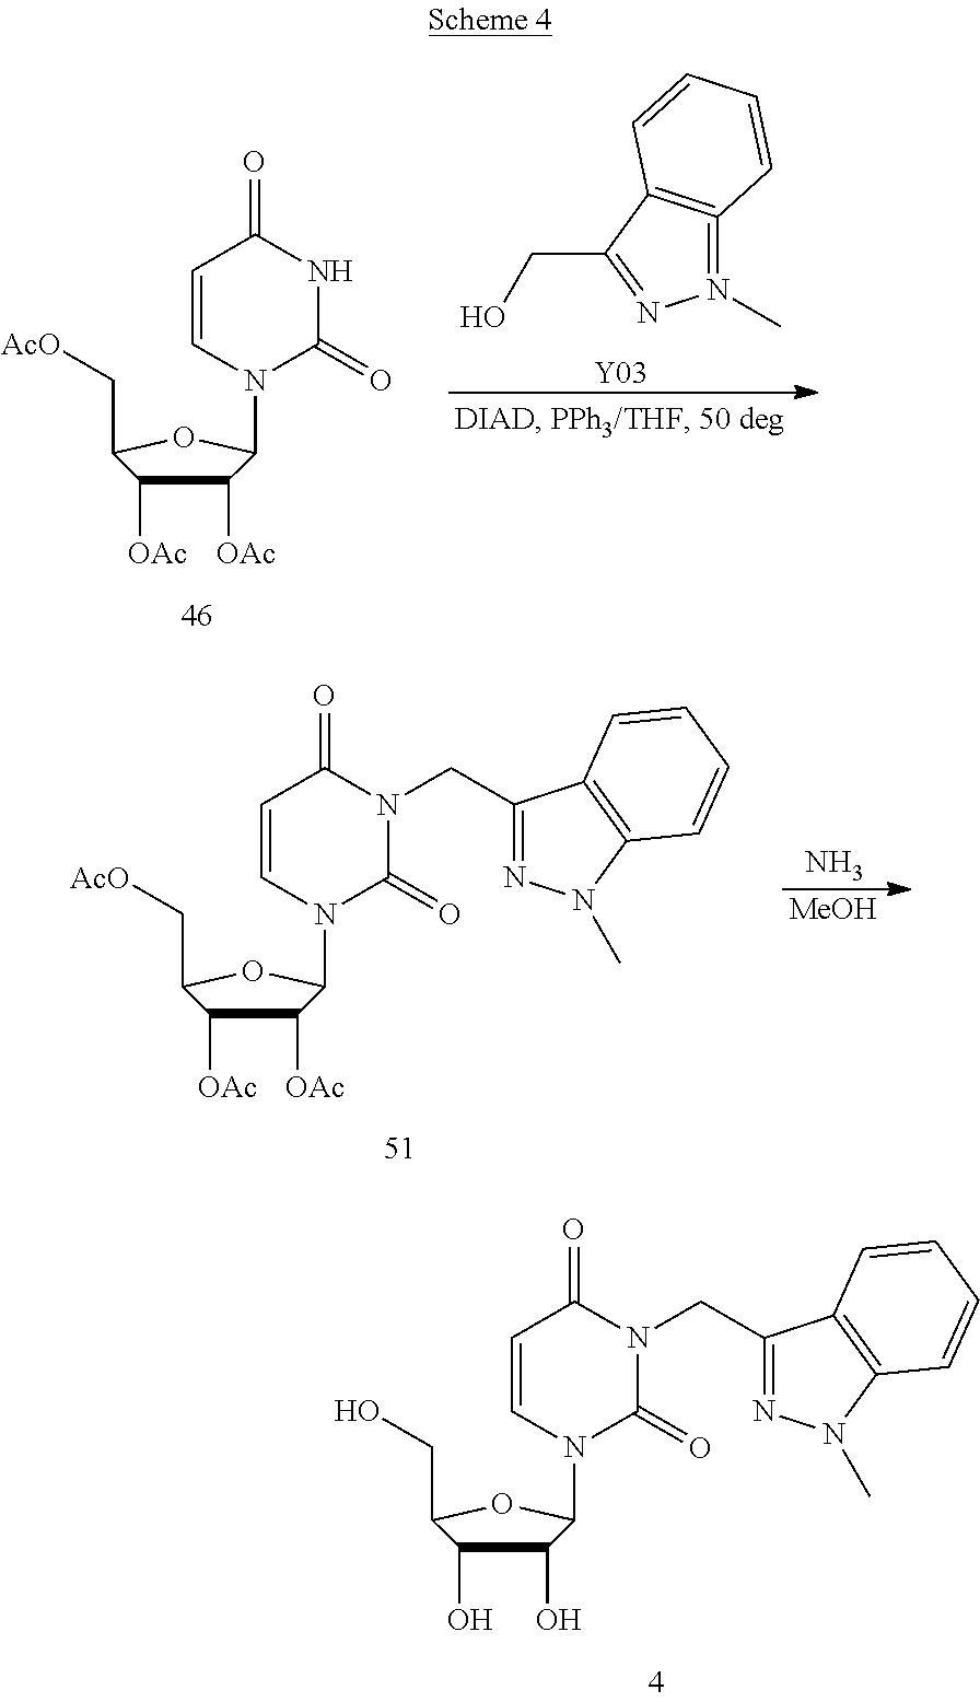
C1([OAc])C([OAc])C(C[AcO])OC1N1C(=O)NC(=O)C=C1.N1(C)=C2=C(C(CO)=N1)C=CC=C2.[Y03].N.[MeOH].C1([OAc])C([OAc])C(C[AcO])OC1N1C(=O)N(CC2=NN(C)C3=C2C=CC=C3)C(=O)C=C1.C1(O)C(O)C(CO)OC1N1C(=O)N(CC2=NN(C)C3=C2C=CC=C3)C(=O)C=C1
